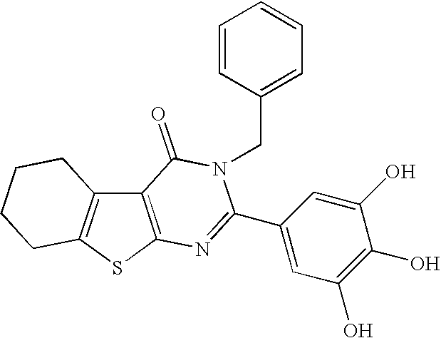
C12=C(SC3=C1CCCC3)N=C(C1=CC(O)=C(O)C(O)=C1)N(CC1=CC=CC=C1)C2=O
